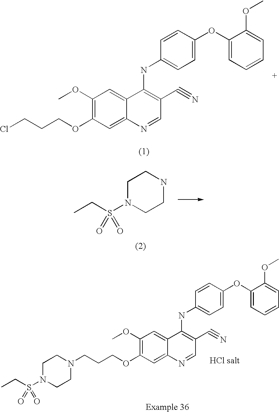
C1(OC)=C(OCCCCl)C=C2C(=C1)C(NC1=CC=C(OC3=CC=CC=C3OC)C=C1)=C(C#N)C=N2.C1(OC)=C(OCCCN2CCN(S(CC)(=O)=O)CC2)C=C2C(=C1)C(NC1=CC=C(OC3=CC=CC=C3OC)C=C1)=C(C#N)C=N2.C1N(S(CC)(=O)=O)CCNC1
